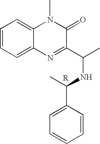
C1=CC=C2C(=C1)N(C)C(=O)C(C(C)NC(C)C1=CC=CC=C1)=N2.[R]
